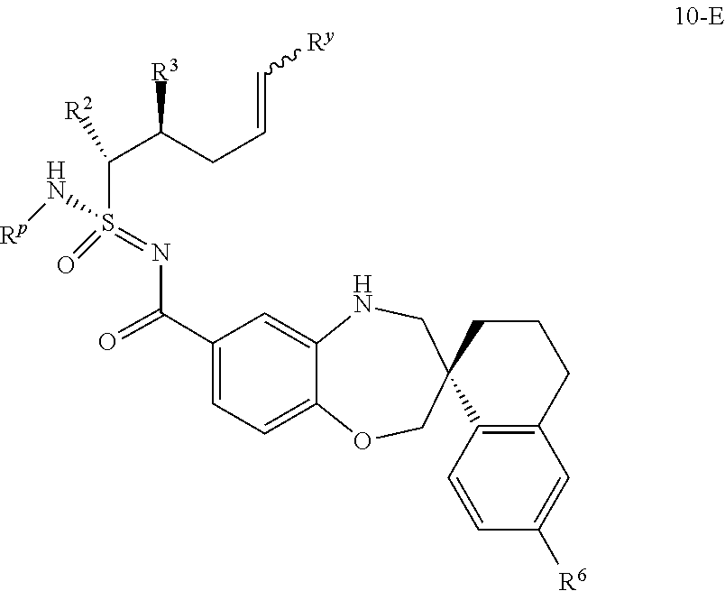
C1=C2NCC3(C4=C(CCC3)C=C([R6])C=C4)COC2=CC=C1C(=O)N=S(=O)(N[Rp])C(C(CC=C[Ry])[R3])[R2]
